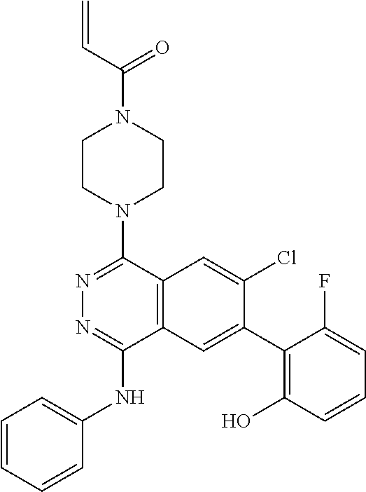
C12=C(C(N3CCN(C(C=C)=O)CC3)=NN=C1NC1=CC=CC=C1)C=C(Cl)C(C1=C(O)C=CC=C1F)=C2
